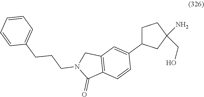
C1C(C2=CC3=C(C=C2)C(=O)N(CCCC2=CC=CC=C2)C3)CC(N)(CO)C1
